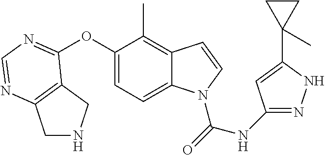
O(C1=CC=C2C(=C1C)C=CN2C(=O)NC1=NNC(C2(C)CC2)=C1)C1=NC=NC2=C1CNC2
